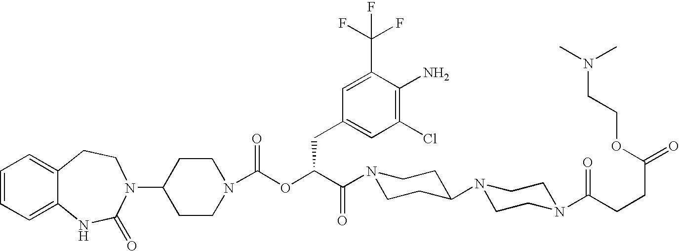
C1=CC=C2C(=C1)CCN(C1CCN(C(OC(C(N3CCC(N4CCN(C(CCC(=O)OCCN(C)C)=O)CC4)CC3)=O)CC3=CC(Cl)=C(N)C(C(F)(F)F)=C3)=O)CC1)C(=O)N2
